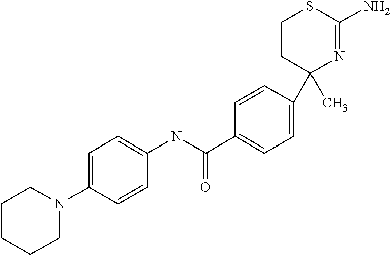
C1CC(C)(C2=CC=C(C(NC3=CC=C(N4CCCCC4)C=C3)=O)C=C2)N=C(N)S1
